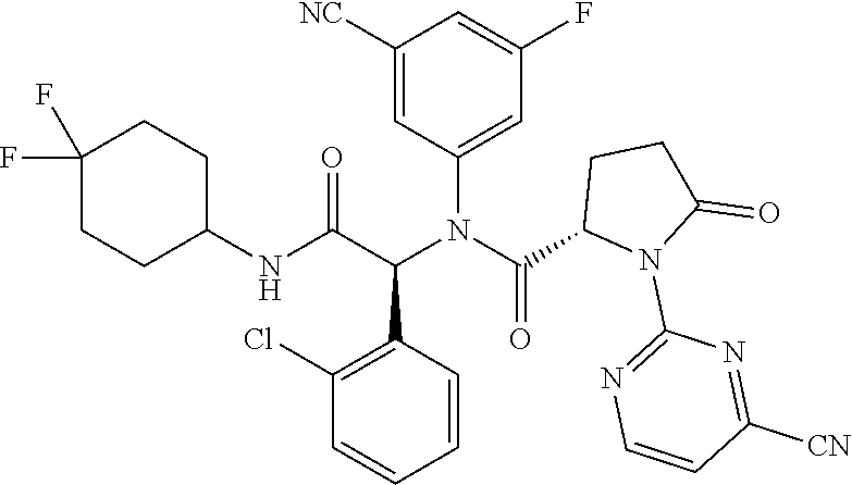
C1=C(N(C(C2N(C3=NC=CC([CN])=N3)C(=O)CC2)=O)C(C(NC2CCC(F)(F)CC2)=O)C2=C(Cl)C=CC=C2)C=C([NC])C=C1F
